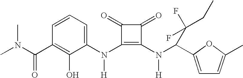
CN(C(C1=C(O)C(N(C2=C(N([H])C(C3=CC=C(C)O3)C(F)(F)CC)C(=O)C2=O)[H])=CC=C1)=O)C
